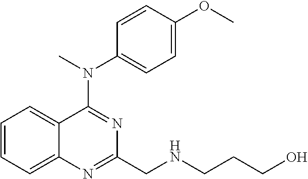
C1=CC=C2C(=C1)C(N(C)C1=CC=C(OC)C=C1)=NC(CNCCCO)=N2
